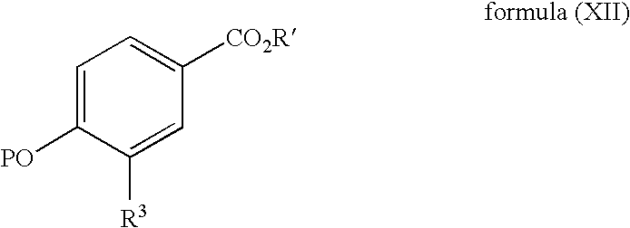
C1=C([PO])C([R3])=CC([CO2R])=C1
